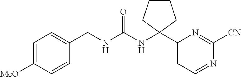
C1=C([MeO])C=CC(CNC(NC2(C3=CC=NC([CN])=N3)CCCC2)=O)=C1
